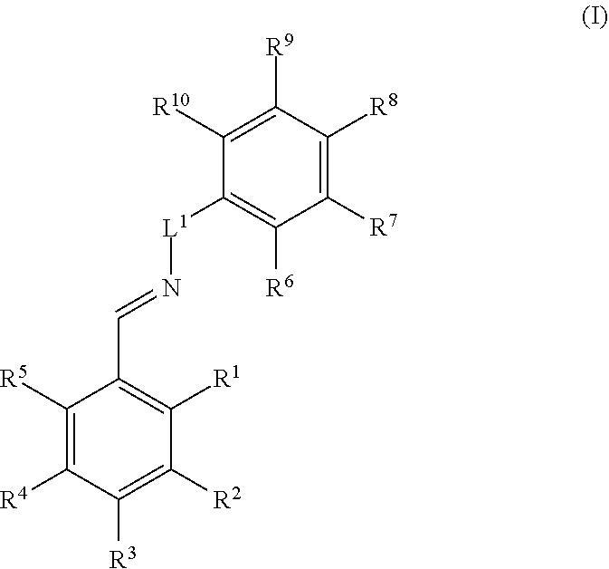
C1([R4])=C([R5])C(C=N[L1]C2=C([R6])C([R7])=C([R8])C([R9])=C2[R10])=C([R1])C([R2])=C1[R3]
